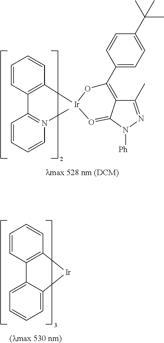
C1=CC(C2=N(C)C=CC=C2)=C([Ir]2O=C3C(=C(C4=CC=C(C(C)(C)C)C=C4)O2)C(C)=NN3[Ph])C=C1.C1=CC2=C(C=C1)[Ir]C1=CC=CC=C21
